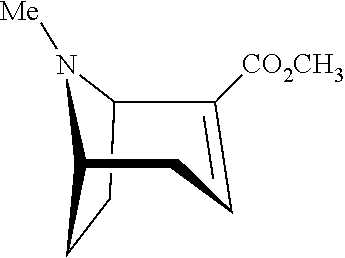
C12CCC(N1[Me])C([CO2CH3])=CC2
